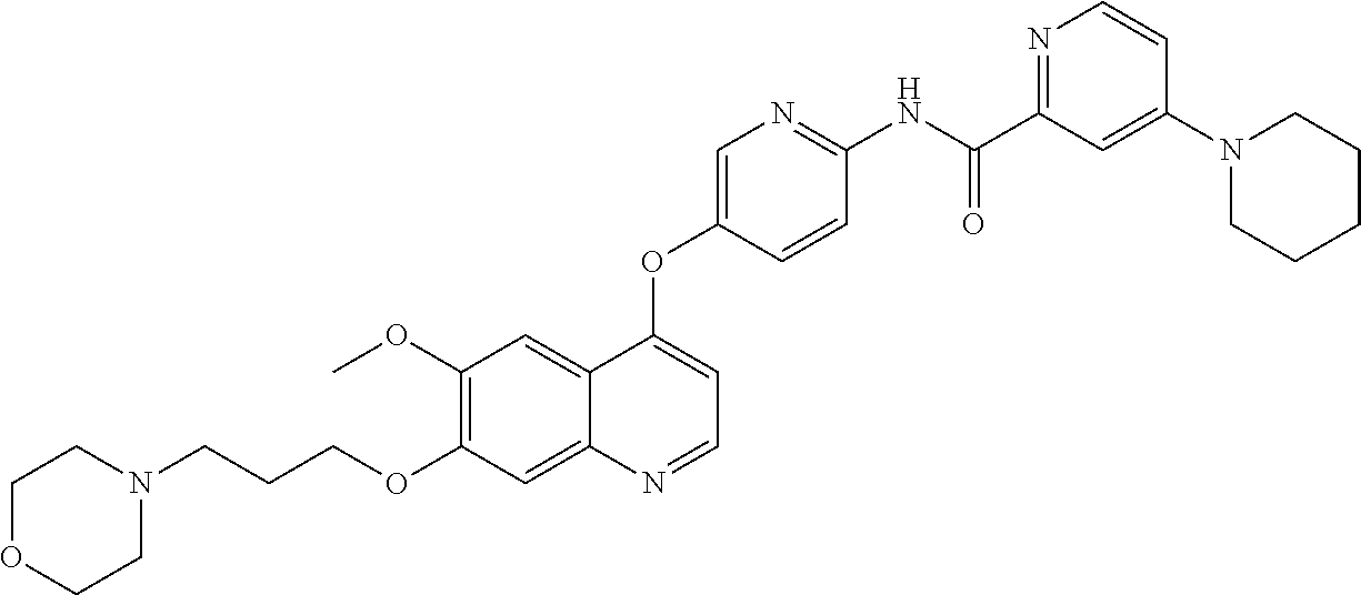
C1OCCN(CCCOC2=C(OC)C=C3C(=C2)N=CC=C3OC2=CN=C(NC(C3=NC=CC(N4CCCCC4)=C3)=O)C=C2)C1
